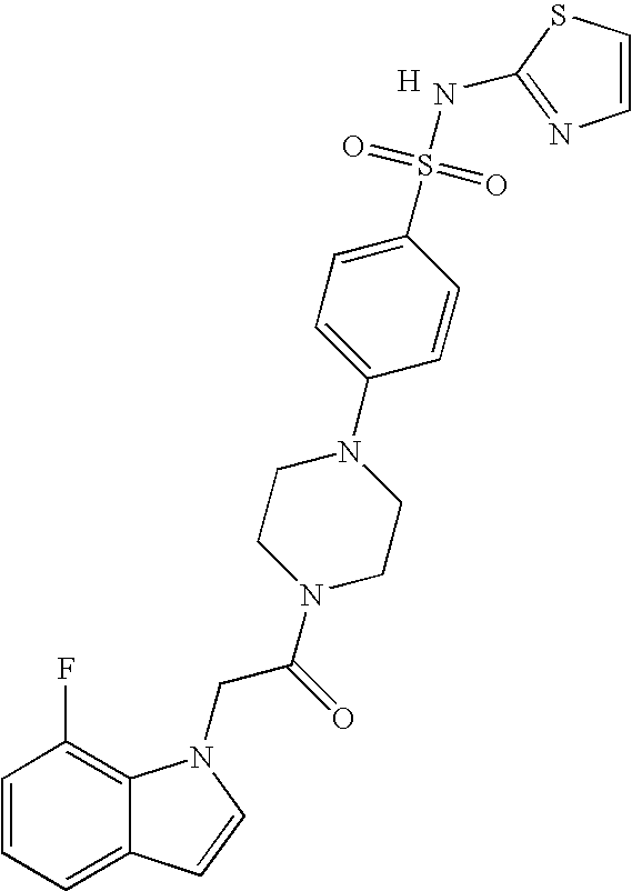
C1=CC=C2C(=C1F)N(CC(N1CCN(C3=CC=C(S(=O)(=O)NC4=NC=CS4)C=C3)CC1)=O)C=C2.[H]
